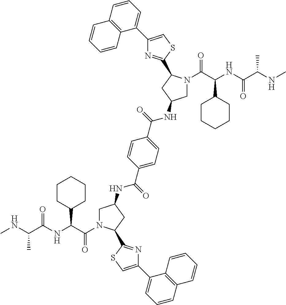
C(C(NC(C(NC)C)=O)C1CCCCC1)(=O)N1CC(NC(C2=CC=C(C(=O)NC3CN(C(=O)C(C4CCCCC4)NC(C(C)NC)=O)C(C4=NC(C5=CC=CC6=C5C=CC=C6)=CS4)C3)C=C2)=O)CC1C1=NC(C2=CC=CC3=C2C=CC=C3)=CS1
